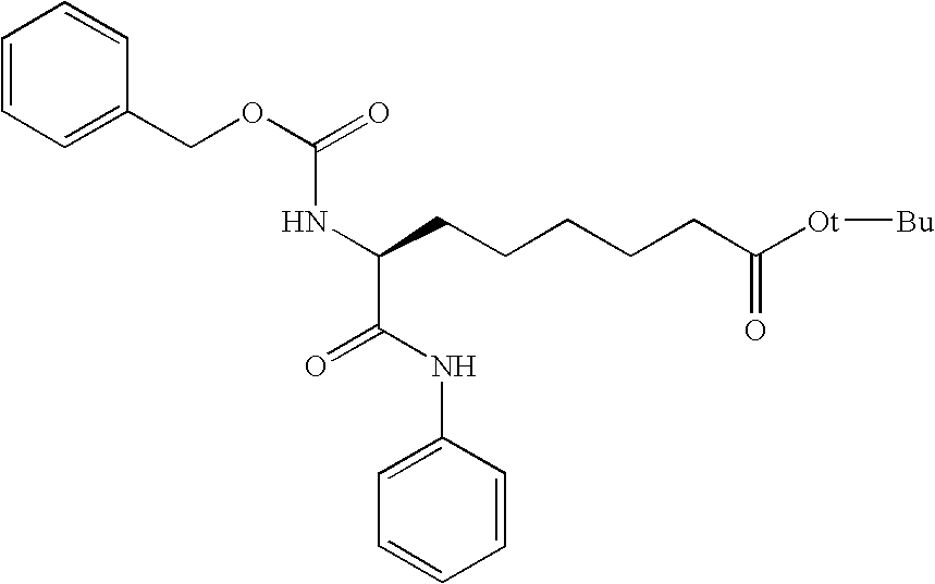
C1=CC=C(COC(=O)NC(CCCCCC([Ot][Bu])=O)C(NC2=CC=CC=C2)=O)C=C1
